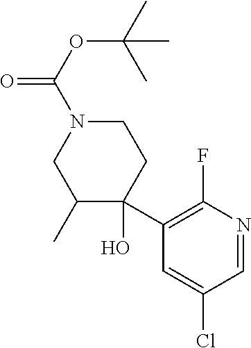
N1(C(OC(C)(C)C)=O)CC(C)C(O)(C2=C(F)N=CC(Cl)=C2)CC1
